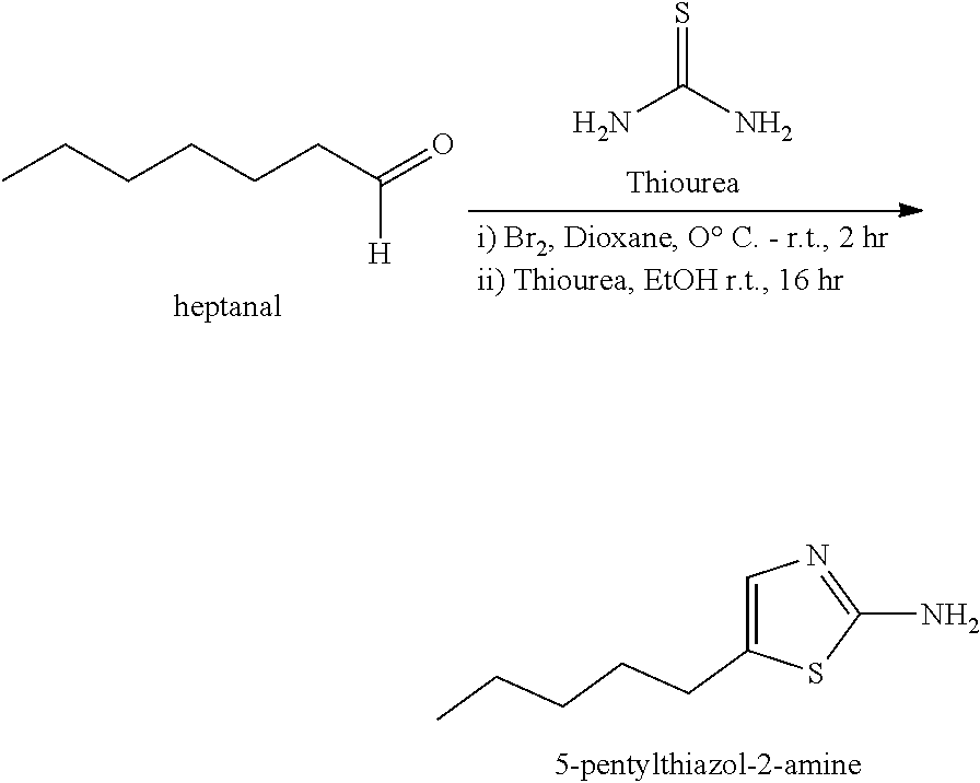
C1=C(CCCCC)SC(N)=N1.CCCCCCC(=O)[H].NC(N)=S
